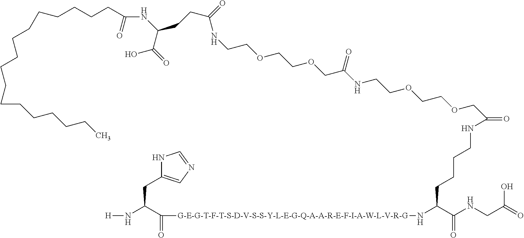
N1C(CC(N[H])C(=O)[G-E-G-T-F-T-S-D-V-S-S-Y-L-E-G-Q-A-A-R-E-F-I-A-W-L-V-R-G]NC(C(NCC(=O)O)=O)CCCCNC(COCCOCCNC(COCCOCCNC(CCC(C(=O)O)NC(CCCCCCCCCCCCCCCCC)=O)=O)=O)=O)=CN=C1
